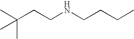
C(CCNCCCC)(C)(C)C
